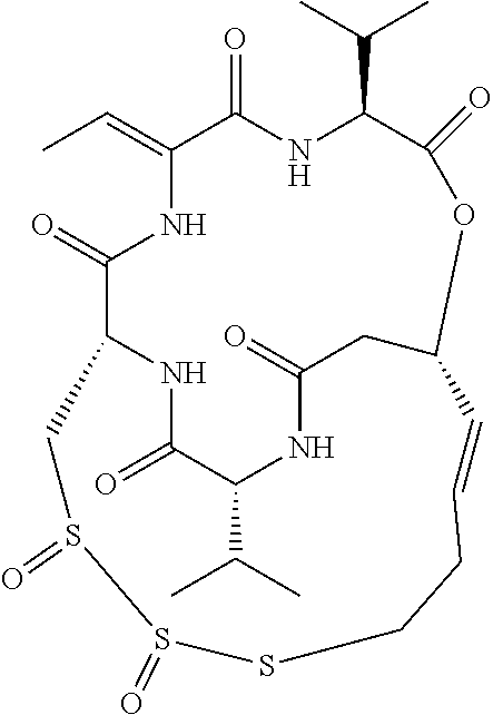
CC=C1C(=O)NC(C(C)C)C(=O)OC2CC(=O)NC(C(C)C)C(=O)NC(C(=O)N1)CS(=O)S(=O)SCCC=C2
